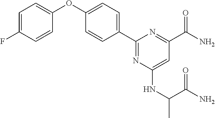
C1=C(F)C=CC(OC2=CC=C(C3=NC(NC(C)C(N)=O)=CC(C(N)=O)=N3)C=C2)=C1
